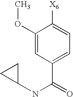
C1(OC)=CC(C(NC2CC2)=O)=CC=C1[X6]
